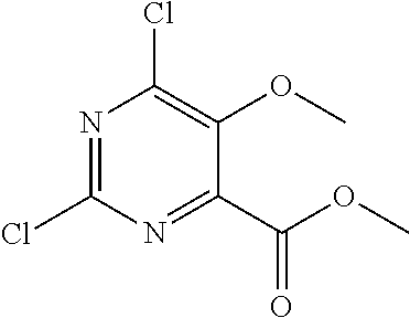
N1=C(Cl)N=C(C(=O)OC)C(OC)=C1Cl
